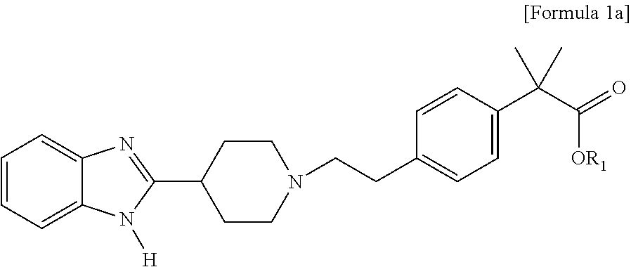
C1=CC=C2C(=C1)N=C(C1CCN(CCC3=CC=C(C(C(=O)[OR1])(C)C)C=C3)CC1)N2[H]
